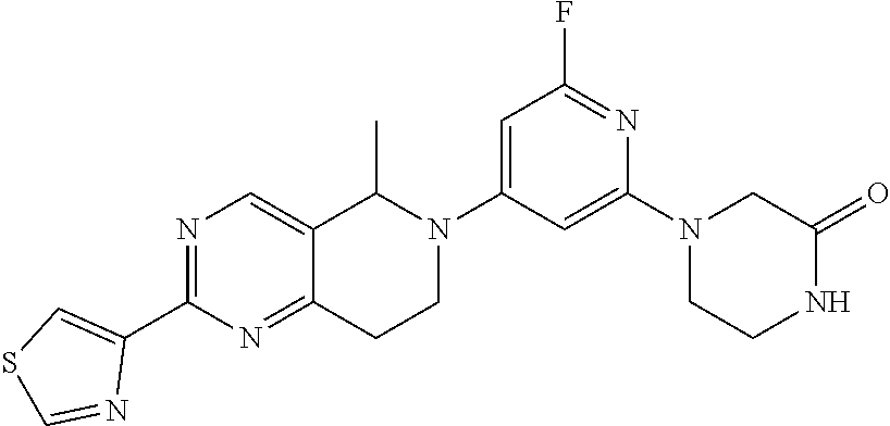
N1=C(C2=CSC=N2)N=C2C(=C1)C(C)N(C1=CC(F)=NC(N3CCNC(=O)C3)=C1)CC2
